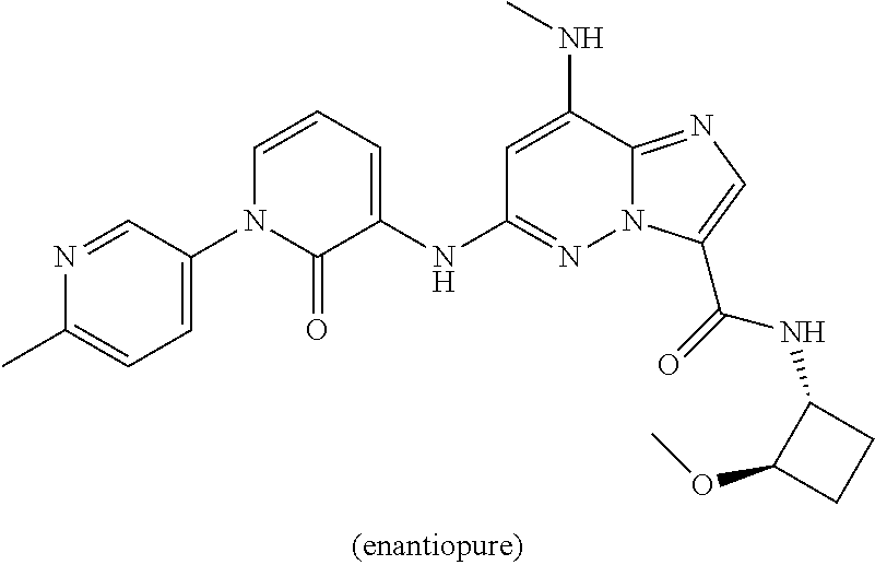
N1=CC(N2C(=O)C(NC3=NN4C(=NC=C4C(=O)NC4C(OC)CC4)C(NC)=C3)=CC=C2)=CC=C1C
